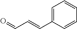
C1=C(C=CC=O)C=CC=C1
